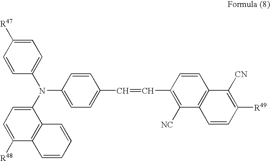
C1=CC(N(C2=CC=C([R48])C3=C2C=CC=C3)C2=CC=C(C=CC3=C([NC])C4=C(C=C3)C([CN])=C([R49])C=C4)C=C2)=CC=C1[R47]
